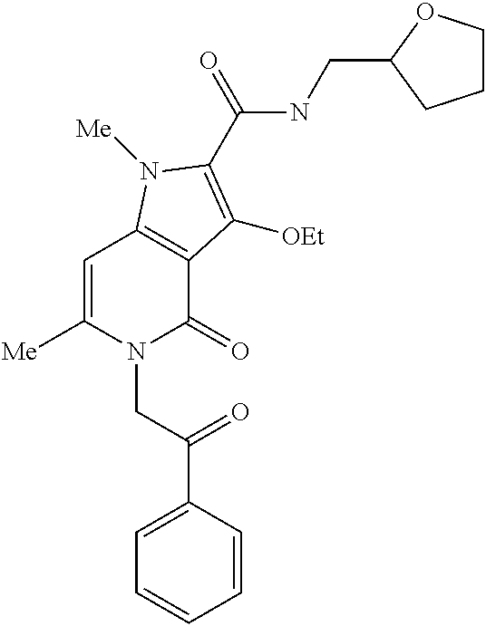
[Me]C1=CC2=C(C(=O)N1CC(C1=CC=CC=C1)=O)C([OEt])=C(C(=O)NCC1CCCO1)N2[Me]
